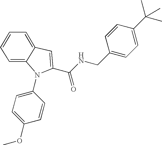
N1(C2=CC=C(OC)C=C2)C(C(NCC2=CC=C(C(C)(C)C)C=C2)=O)=CC2=CC=CC=C12
